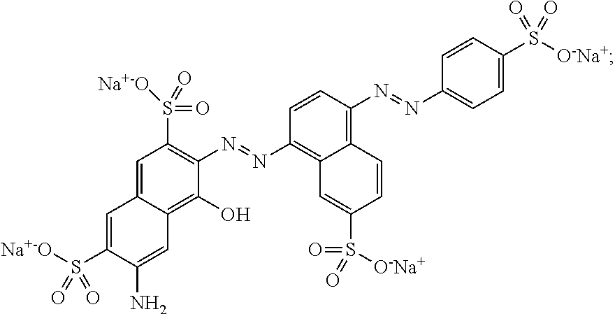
C1=C2C(=C(O)C(N=NC3=C4C(=C(N=NC5=CC=C(S([O-Na+])(=O)=O)C=C5)C=C3)C=CC(S(=O)(=O)[O-Na+])=C4)=C1S(=O)(=O)[Na+-O])C=C(N)C(S([Na+-O])(=O)=O)=C2
